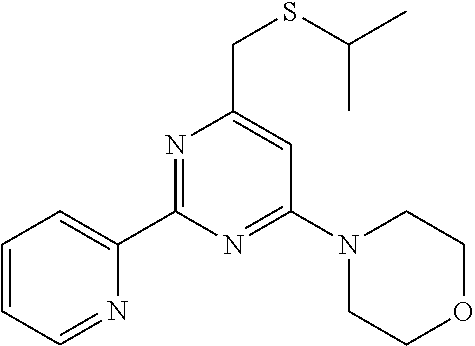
C1(C2=CC=CC=N2)=NC(CSC(C)C)=CC(N2CCOCC2)=N1
